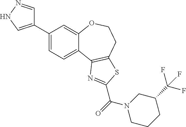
C1(C2=CNN=C2)=CC=C2C(=C1)OCCC1=C2N=C(C(N2CCCC(C(F)(F)F)C2)=O)S1
